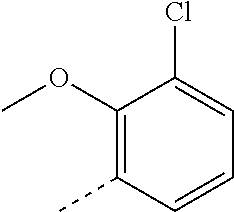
C1(OC)=C(C)C=CC=C1Cl
